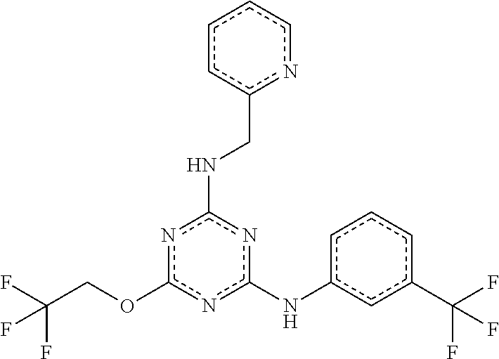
C(COc1nc(Nc2cccc(C(F)(F)F)c2)nc(NCc2ncccc2)n1)(F)(F)F
